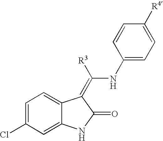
C1=C(Cl)C=C2C(=C1)C(=C([R3])NC1=CC=C([R4])C=C1)C(=O)N2
